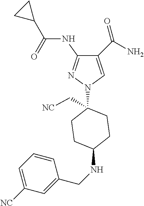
C1(C(=O)N)=CN(C2(C[NC])CCC(NCC3=CC([NC])=CC=C3)CC2)N=C1NC(C1CC1)=O
